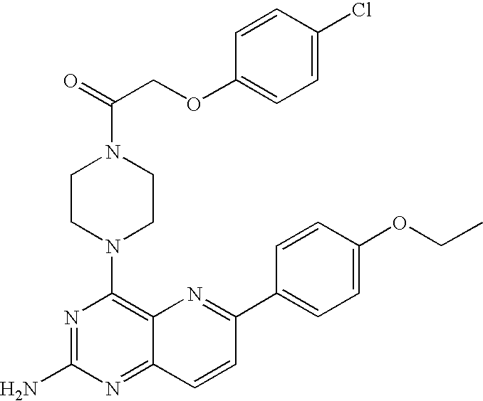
C1=C(Cl)C=CC(OCC(N2CCN(C3=C4C(=NC(N)=N3)C=CC(C3=CC=C(OCC)C=C3)=N4)CC2)=O)=C1
